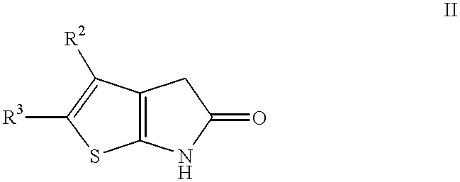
C12=C(C([R2])=C([R3])S1)CC(=O)N2
